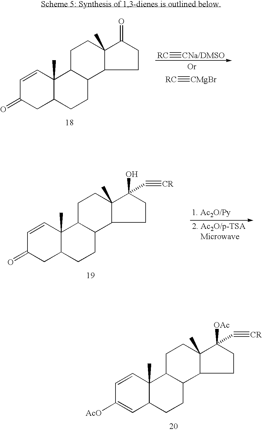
C1=CC2(C)C(CC1=O)CCC1C2CCC2(C)C1CCC2(O)C#[CR].C1=CC2(C)C(C=C1[AcO])CCC1C2CCC2(C)C1CCC2([OAc])C#[CR].[RC]#[CNa/DMSO].[RC]#[CMgBr].C1=CC2(C)C(CC1=O)CCC1C2CCC2(C)C1CCC2=O
